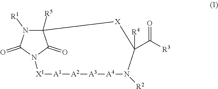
C12([R5])N([R1])C(=O)N(C1=O)[X1][A1][A2][A3][A4]N([R2])C(C([R3])=O)([R4])[X]2
